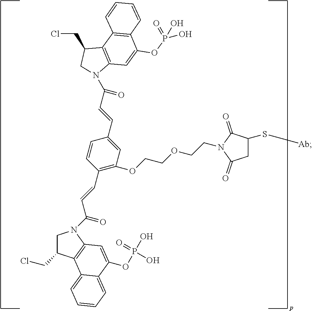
C1C(CCl)C2=C(C=C(OP(O)(=O)O)C3=CC=CC=C23)N1C(C=CC1=C(OCCOCCN2C(=O)CC(S[Ab])C2=O)C=C(C=CC(=O)N2C3=C(C(CCl)C2)C2=C(C(OP(O)(=O)O)=C3)C=CC=C2)C=C1)=O
